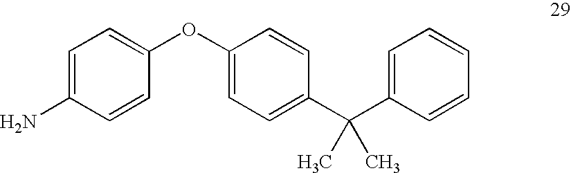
C1=C(N)C=CC(OC2=CC=C(C(C3=CC=CC=C3)(C)C)C=C2)=C1
